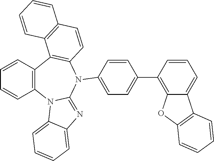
C12=C(C=CC=C1)C1=C(C=CC3=C1C=CC=C3)N(C1=CC=C(C3=C4C(=CC=C3)C3=C(O4)C=CC=C3)C=C1)C1=NC3=CC=CC=C3N21
